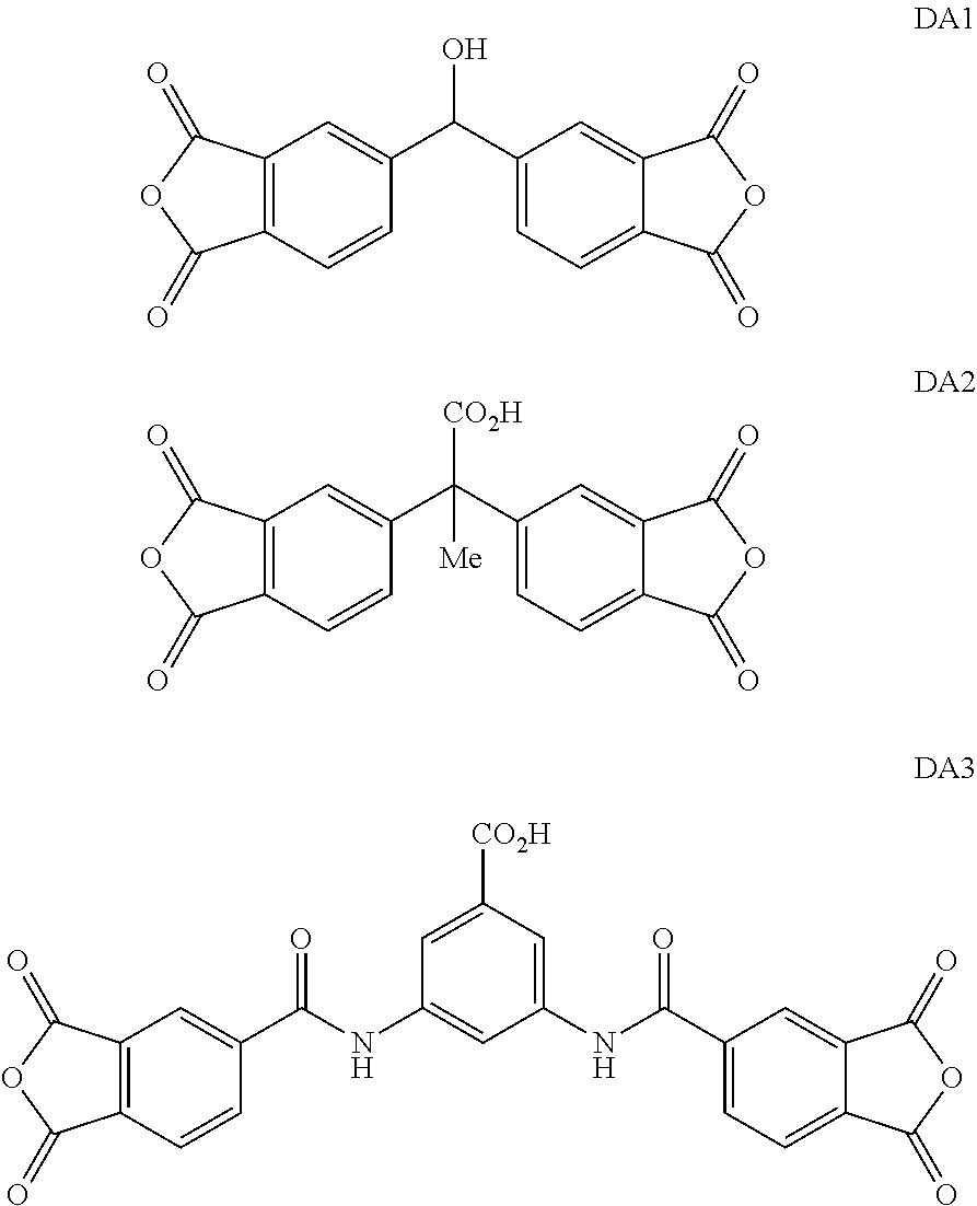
C12=C(C=CC(C(C3=CC=C4C(=C3)C(=O)OC4=O)O)=C1)C(=O)OC2=O.C12=C(C=CC(C(C3=CC=C4C(=C3)C(=O)OC4=O)([CO2H])[Me])=C1)C(=O)OC2=O.C12=C(C=CC(C(NC3=CC(NC(C4=CC=C5C(=C4)C(=O)OC5=O)=O)=CC([CO2H])=C3)=O)=C1)C(=O)OC2=O
